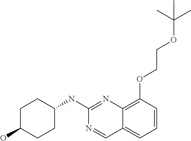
C1C(O)CCC(NC2=NC3=C(OCCOC(C)(C)C)C=CC=C3C=N2)C1
